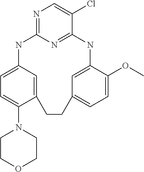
N1=C2N=C(C(Cl)=C1)NC1=CC(=CC=C1OC)CCC1=CC(=CC=C1N1CCOCC1)N2
